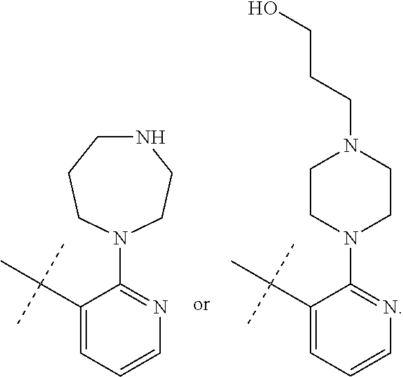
C1(C(C)(C)C)=CC=CN=C1N1CCNCCC1.C1(C(C)(C)C)=CC=CN=C1N1CCN(CCCO)CC1
